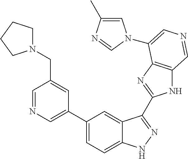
C1(C2=CN=CC(CN3CCCC3)=C2)=CC=C2C(=C1)C(C1=NC3=C(N1)C=NC=C3N1C=C(C)N=C1)=NN2
